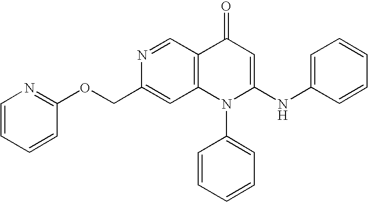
C1=CC(OCC2=CC3=C(C=N2)C(=O)C=C(NC2=CC=CC=C2)N3C2=CC=CC=C2)=NC=C1
